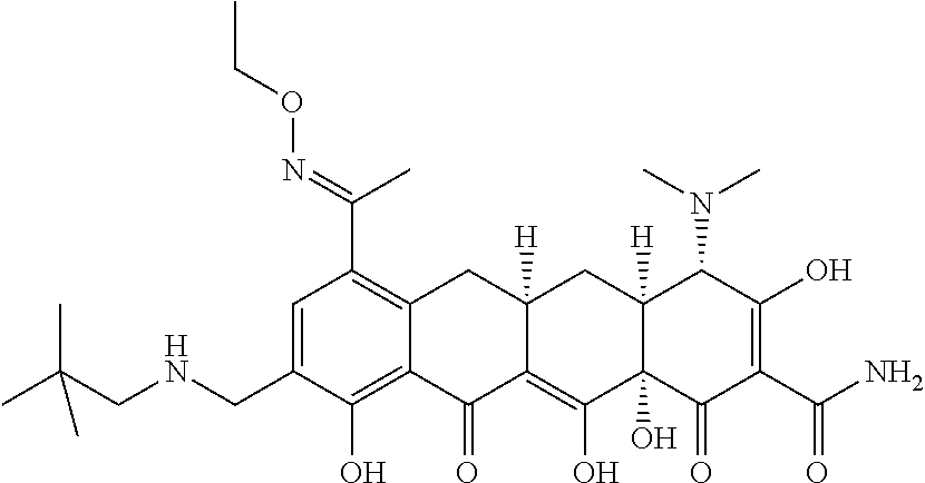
C1=C(CNCC(C)(C)C)C(O)=C2C(=C1C(=NOCC)C)CC1([H])C(=C(O)C3(O)C([H])(C1)C(N(C)C)C(O)=C(C(N)=O)C3=O)C2=O
